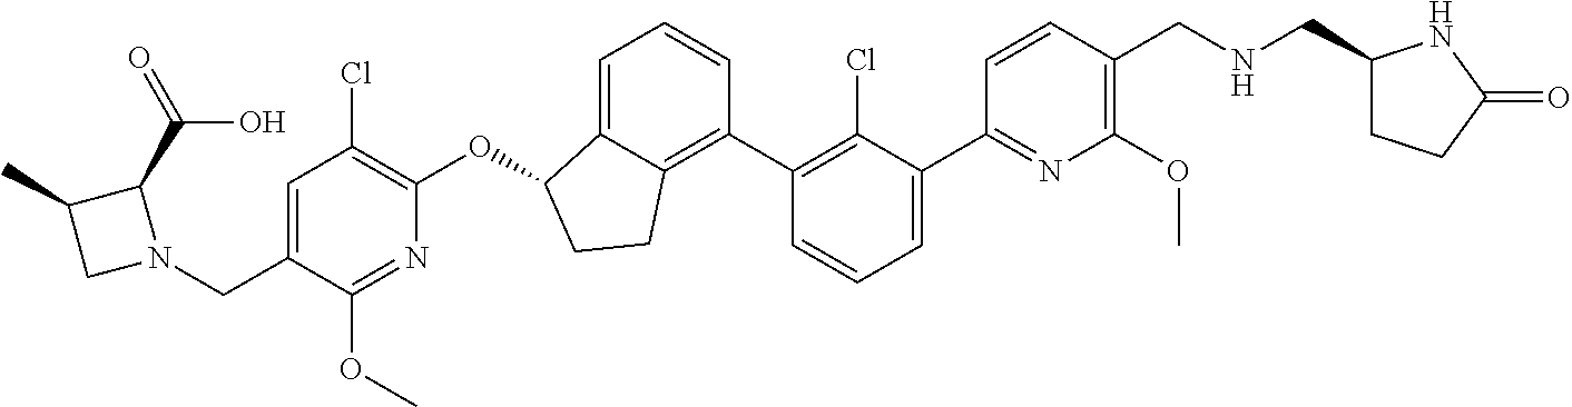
N1=C(C2=CC=CC(C3=C4C(=CC=C3)C(OC3=C(Cl)C=C(CN5C(C(O)=O)C(C)C5)C(OC)=N3)CC4)=C2Cl)C=CC(CNCC2CCC(=O)N2)=C1OC
